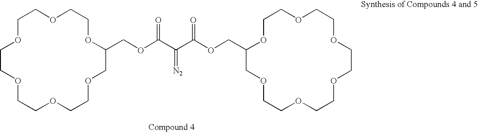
C1OCCOCCOCCOCC(COC(C(C(OCC2OCCOCCOCCOCCOCCOC2)=O)=[N2])=O)OCCOC1
